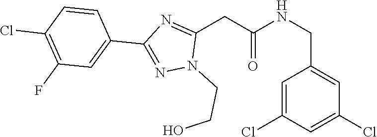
C(C1=CC(Cl)=CC(Cl)=C1)NC(CC1=NC(C2=CC(F)=C(Cl)C=C2)=NN1CCO)=O
